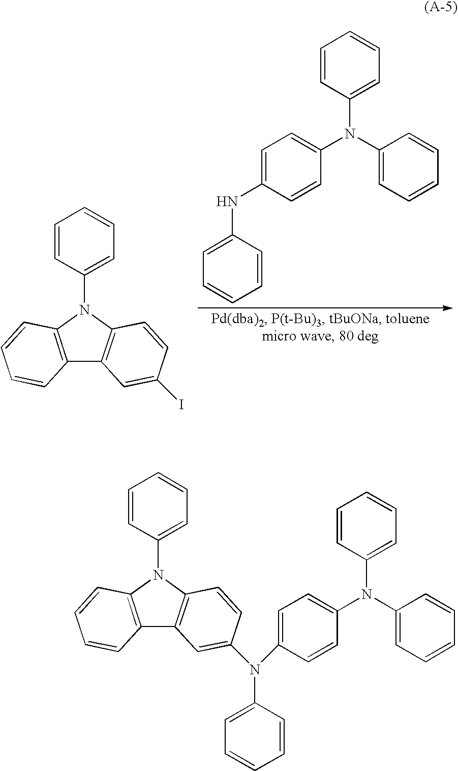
C1=CC(N2C3=C(C4=C2C=CC(I)=C4)C=CC=C3)=CC=C1.C1=CC(N(C2=CC=CC=C2)C2=CC=C(NC3=CC=CC=C3)C=C2)=CC=C1.C12=C(N(C3=CC=CC=C3)C3=C1C=C(N(C1=CC=CC=C1)C1=CC=C(N(C4=CC=CC=C4)C4=CC=CC=C4)C=C1)C=C3)C=CC=C2
